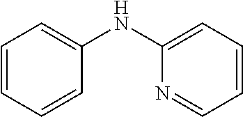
C1=CC=CC(NC2=CC=CC=N2)=C1
